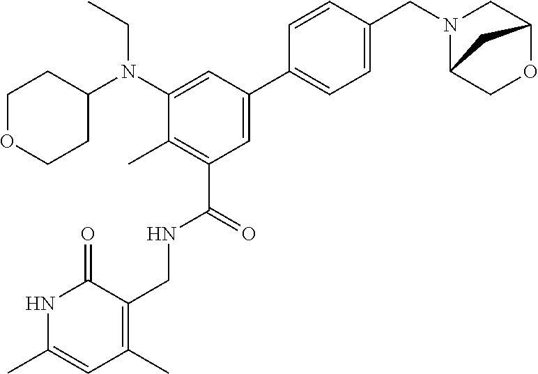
CCN(C1CCOCC1)C1=CC(C2=CC=C(CN3CC4OCC3C4)C=C2)=CC(C(NCC2=C(C)C=C(C)NC2=O)=O)=C1C
